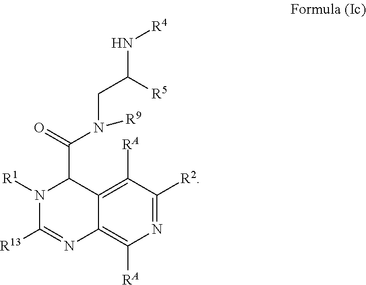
N1=C([R2])C([RA])=C2C(=C1[RA])N=C([R13])N([R1])C2C(=O)N(CC(N[R4])[R5])[R9]
